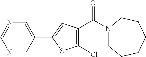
N1(C(C2=C(Cl)SC(C3=CN=CN=C3)=C2)=O)CCCCCC1
